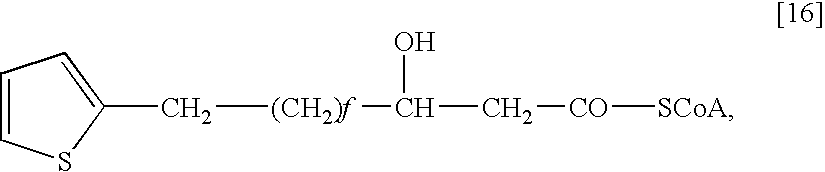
C1(C[(CH2)f]C(C[CO][SCoA])O)=CC=CS1
